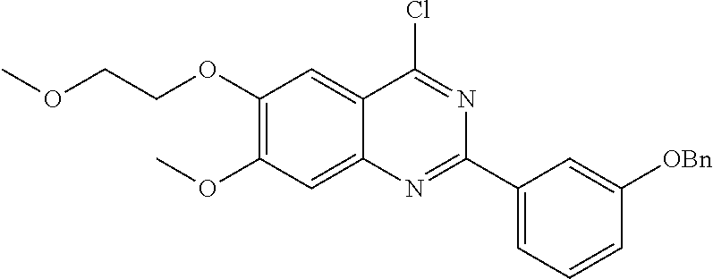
C1(OCCOC)=C(OC)C=C2C(=C1)C(Cl)=NC(C1=CC=CC([OBn])=C1)=N2
